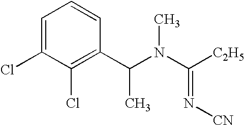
C1=C(Cl)C(Cl)=C(C(N(C([C2H5])=N[CN])C)C)C=C1
